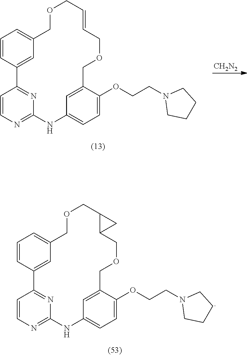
C1=C2C(OCCN3CCCC3)=CC=C1NC1=NC=CC(=N1)C1=CC(=CC=C1)COCC=CCOC2.[CH2N2].C1=C2C(OCCN3CCCC3)=CC=C1NC1=NC=CC(=N1)C1=CC(=CC=C1)COCC1C(COC2)C1
